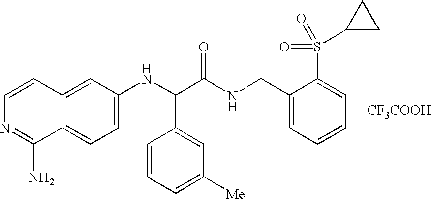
C1=C(NC(C(NCC2=CC=CC=C2S(=O)(C2CC2)=O)=O)C2=CC([Me])=CC=C2)C=C2C(=C1)C(N)=NC=C2.[CF3COOH]
